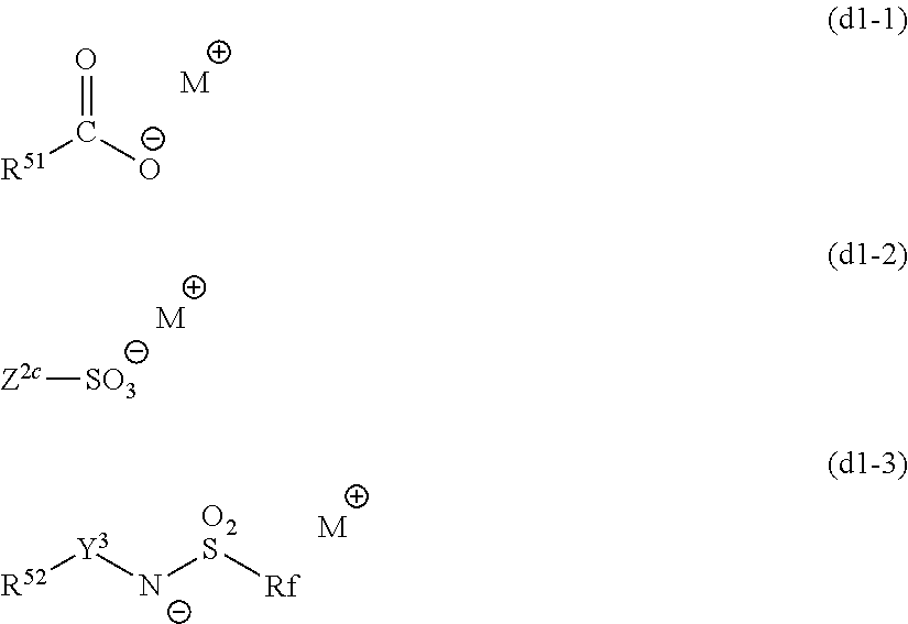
[R51]C([O-])=O.[M].[Z2c][SO3].[M].[R52][Y3][N-][O2S][Rf].[M]
